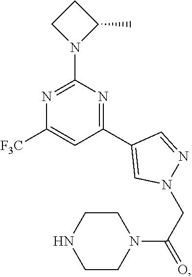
C1=C([F3C])N=C(N2C(C)CC2)N=C1C1=CN(CC(=O)N2CCNCC2)N=C1
